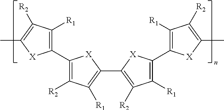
C1(C2=C([R2])C([R1])=C(C3=C([R2])C([R1])=C(C4=C([R1])C([R2])=C(C)[X]4)[X]3)[X]2)=C([R1])C([R2])=C(C)[X]1
